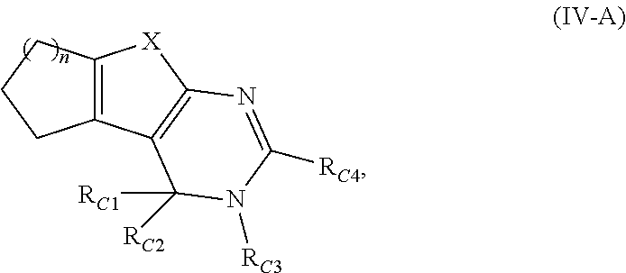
C12=C(C3=C([X]1)N=C([RC4])N([RC3])C3([RC2])[RC1])CCC2
